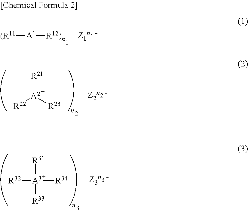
[(R11][A1][R12)n].[Z1n].[R22][A2]([R23])[R21].[Z2n].[R32][A3]([R34])([R31])[R33].[Z3n]
